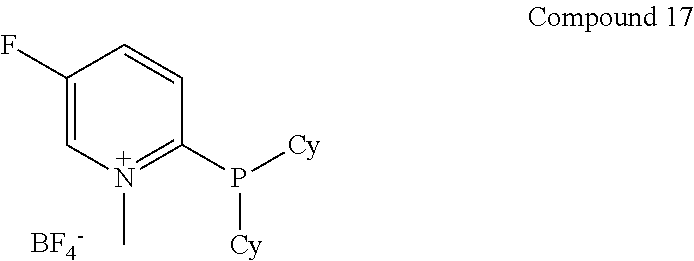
C1(F)=CN(C)=C(P([Cy])[Cy])C=C1.[BF4-]
